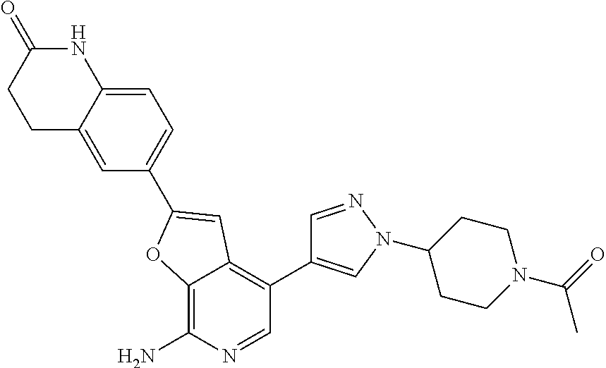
C12=C(N)N=CC(C3=CN(C4CCN(C(C)=O)CC4)N=C3)=C1C=C(C1=CC=C3C(=C1)CCC(=O)N3)O2
